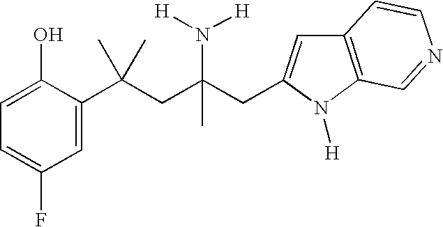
C1=C(C(CC(CC2=CC3=C(N2[H])C=NC=C3)(N([H])[H])C)(C)C)C(O)=CC=C1F
